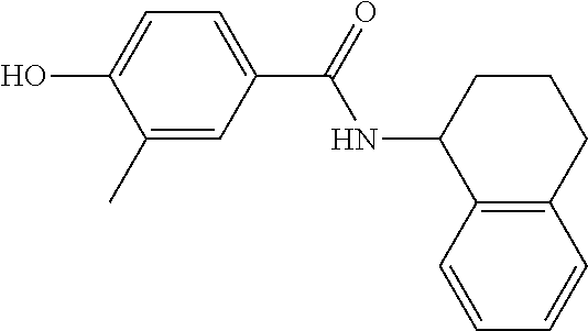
C1(C)=CC(C(NC2C3=C(CCC2)C=CC=C3)=O)=CC=C1O
